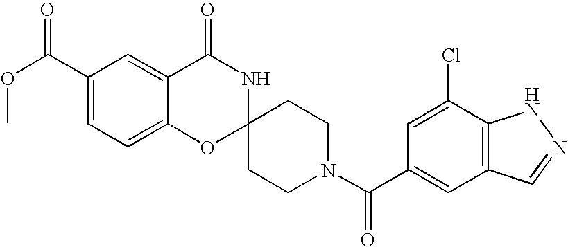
C1(C(=O)OC)=CC=C2C(=C1)C(=O)NC1(O2)CCN(C(=O)C2=CC3=C(C(Cl)=C2)NN=C3)CC1
